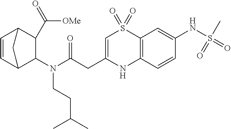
C1=CC2C(N(C(=O)CC3=CS(=O)(=O)C4=C(N3)C=CC(NS(=O)(C)=O)=C4)CCC(C)C)C(C(=O)[OMe])C1C2
